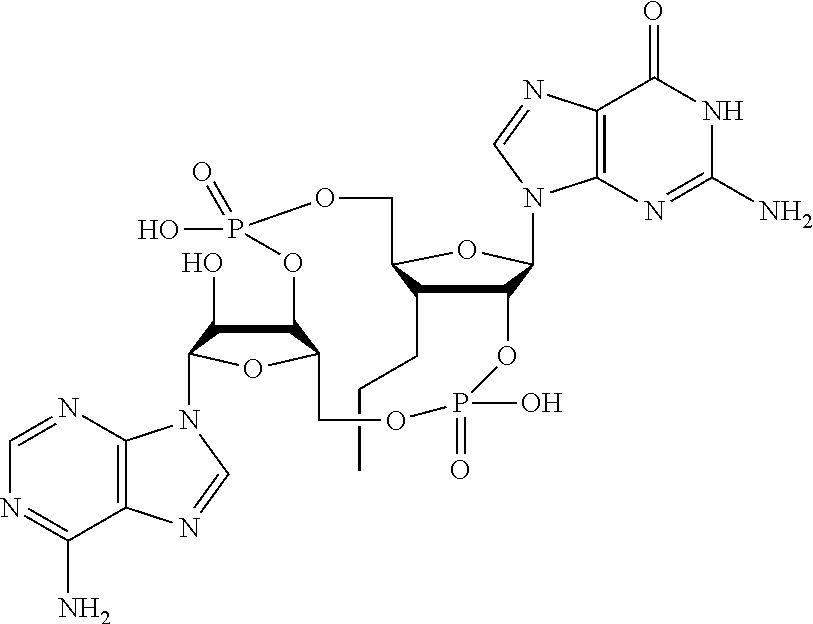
C(CC1C2C(N3C4=C(C(=O)NC(N)=N4)N=C3)OC1COP(O)(=O)OC1C(O)C(N3C4=C(C(N)=NC=N4)N=C3)OC1COP(=O)(O)O2)C
